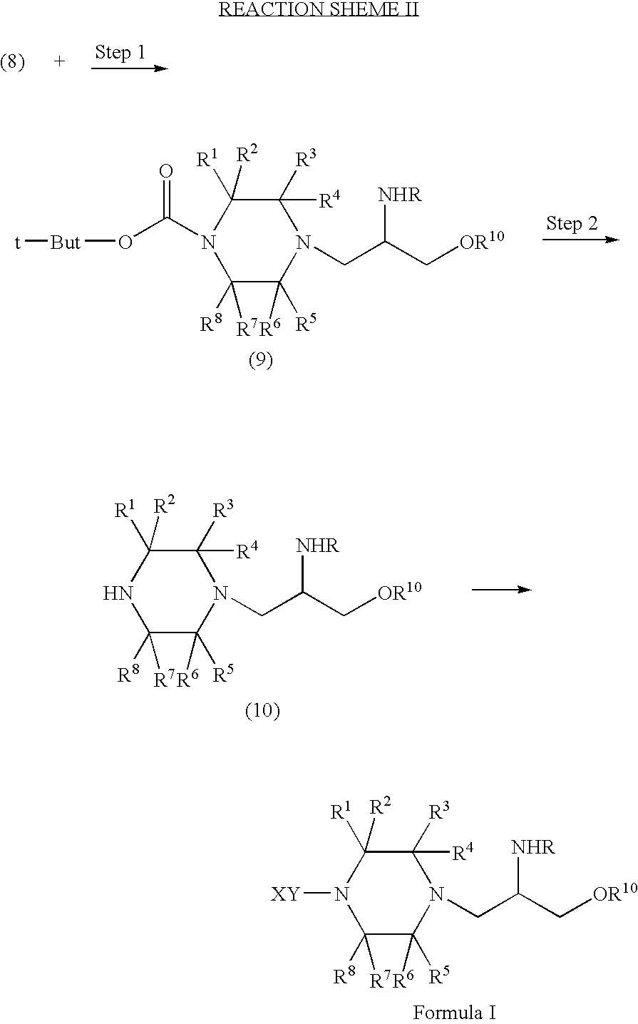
C1([R8])([R7])C([R6])([R5])N(CC(C[OR10])[NHR])C([R4])([R3])C([R2])([R1])N1[XY].C1([R8])([R7])C([R6])([R5])N(CC(C[OR10])[NHR])C([R4])([R3])C([R2])([R1])N1C(O[But][t])=O.C1([R8])([R7])C([R6])([R5])N(CC(C[OR10])[NHR])C([R4])([R3])C([R2])([R1])N1
